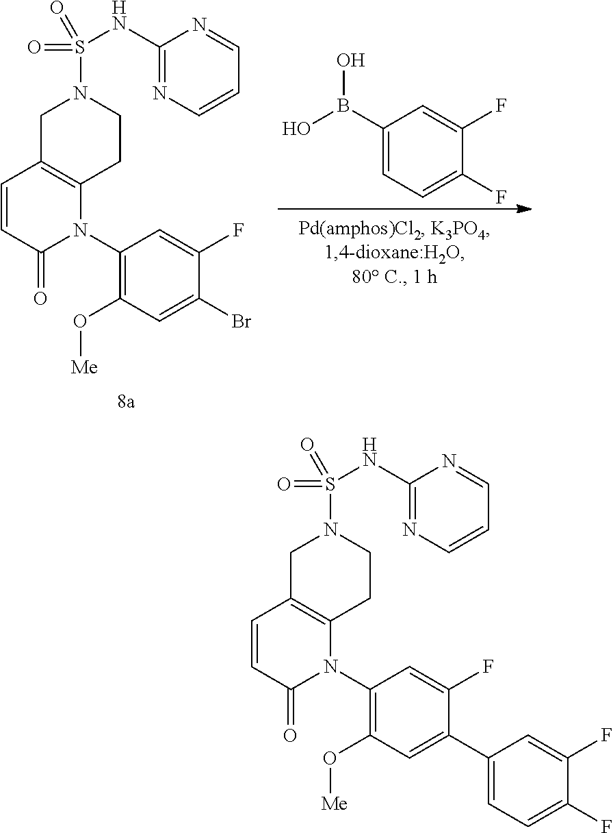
C1C2=C(CCN1S(=O)(=O)NC1=NC=CC=N1)N(C1=C(O[Me])C=C(C3=CC=C(F)C(F)=C3)C(F)=C1)C(=O)C=C2.C1C2=C(CCN1S(=O)(=O)NC1=NC=CC=N1)N(C1=C(O[Me])C=C(Br)C(F)=C1)C(=O)C=C2.C1(B(O)O)=CC=C(F)C(F)=C1
